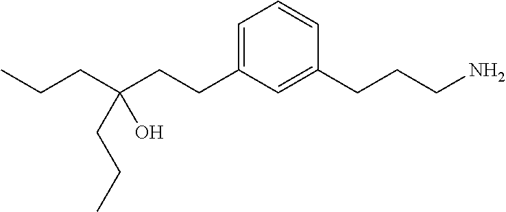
C1(CCCN)=CC(CCC(CCC)(O)CCC)=CC=C1
